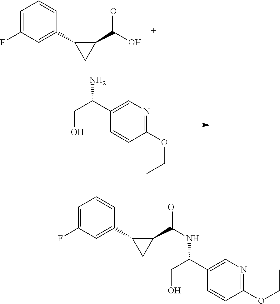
C1=C(F)C=C(C2CC2C(O)=O)C=C1.OCC(C1=CN=C(OCC)C=C1)N.C1=C(F)C=C(C2CC2C(=O)NC(CO)C2=CN=C(OCC)C=C2)C=C1
